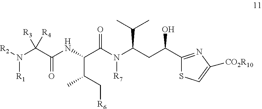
C1(C(CC(N(C(C(NC(=O)C(N([R1])[R2])([R3])[R4])C(C[R6])C)=O)[R7])C(C)C)O)=NC([CO2R10])=CS1
